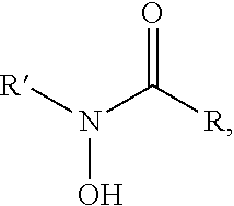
O=C([R])N([R])O
